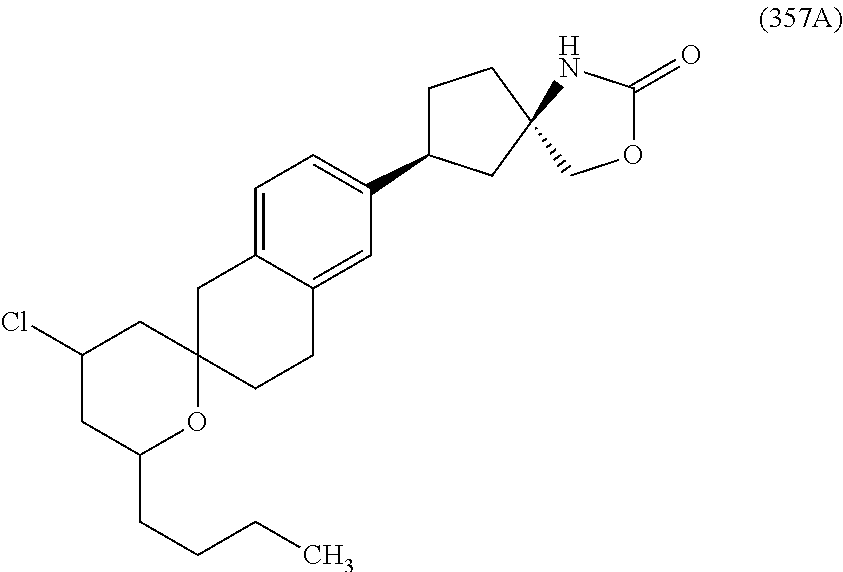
C12(CCC3=CC(C4CCC5(C4)COC(=O)N5)=CC=C3C1)CC(Cl)CC(CCCC)O2
